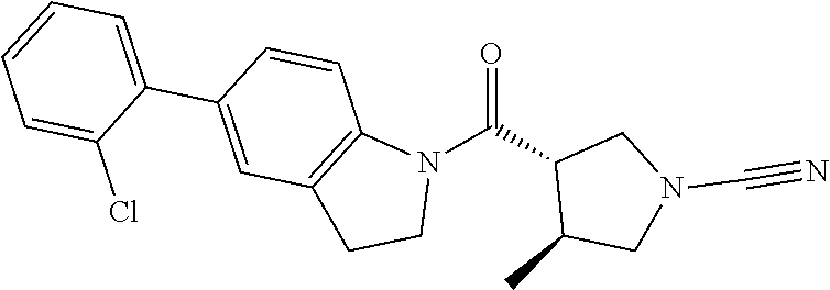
N1(C(C2C(C)CN(C#N)C2)=O)C2=C(CC1)C=C(C1=CC=CC=C1Cl)C=C2
